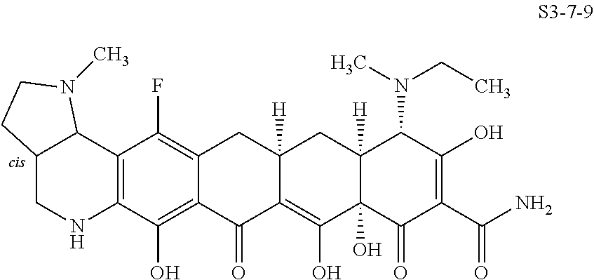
C12CNC3=C(C1N(C)CC2)C(F)=C1C(=C3O)C(=O)C2=C(O)C3(O)C([H])(CC2([H])C1)C(N(CC)C)C(O)=C(C(N)=O)C3=O
